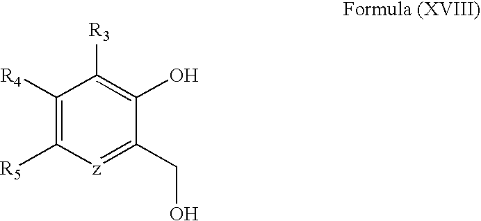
OCC1=[z]C([R5])=C([R4])C([R3])=C1O
